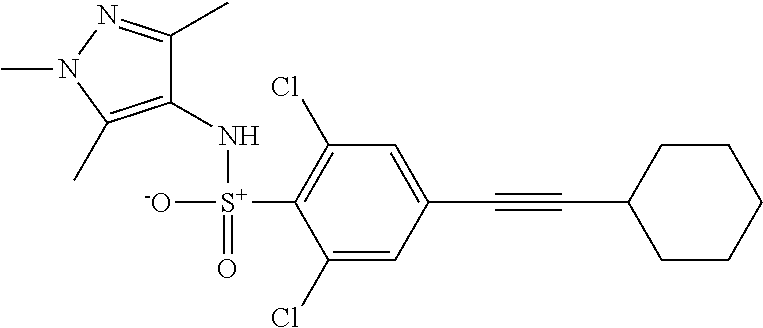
C1(N[S+]([-O])(=O)C2=C(Cl)C=C(C#CC3CCCCC3)C=C2Cl)=C(C)N(C)N=C1C
